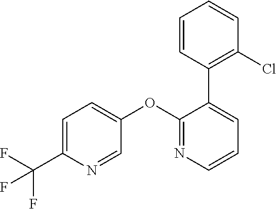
C1=C(C(F)(F)F)N=CC(OC2=NC=CC=C2C2=C(Cl)C=CC=C2)=C1
